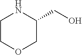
C1COCC(CO)N1
